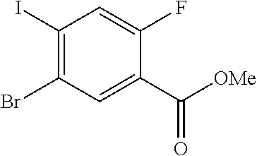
C1(I)=C(Br)C=C(C([OMe])=O)C(F)=C1
